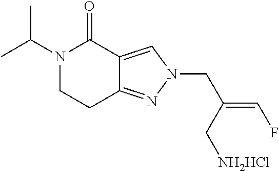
C12=NN(CC(C[NH2HCl])=CF)C=C1C(=O)N(C(C)C)CC2
